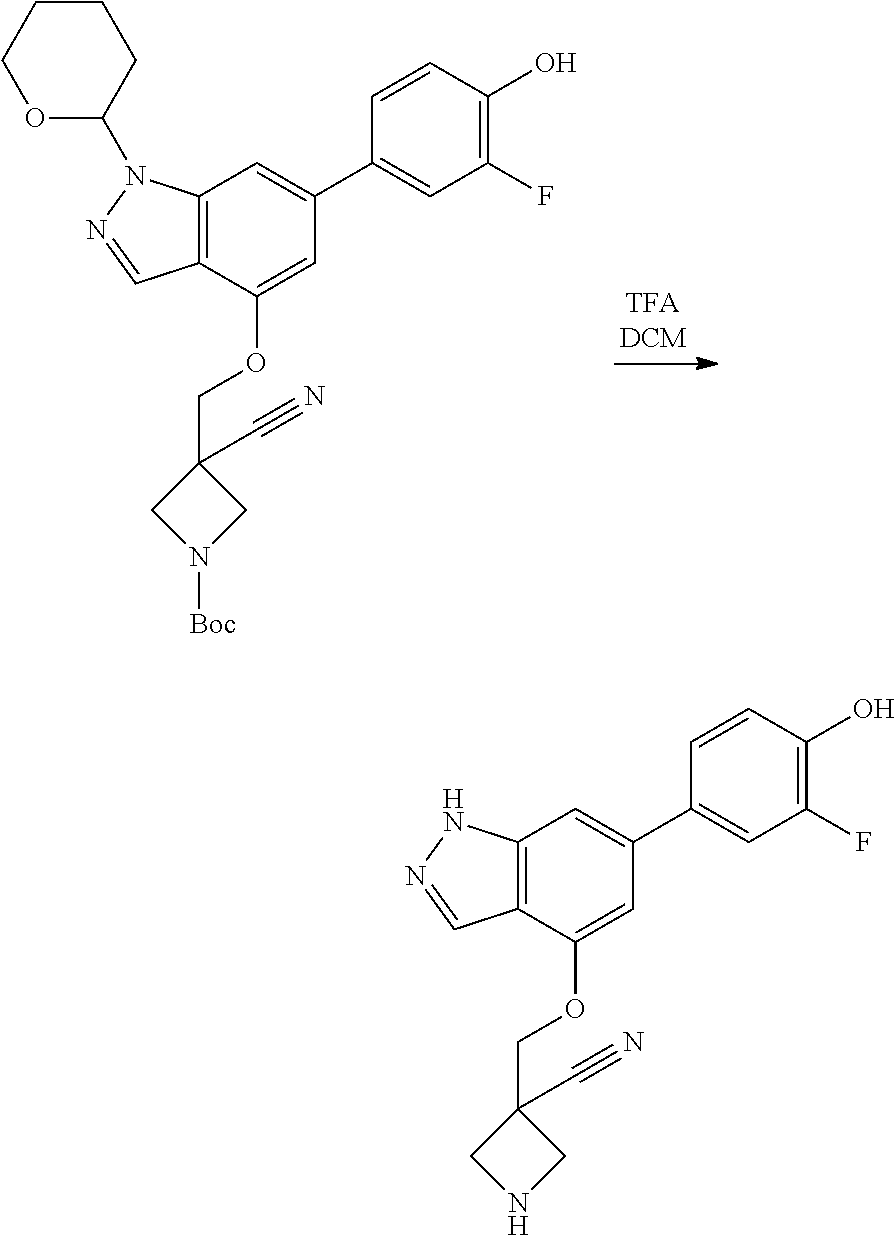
C1CCOC(N2C3=C(C(OCC4(C#N)CN([Boc])C4)=CC(C4=CC(F)=C(O)C=C4)=C3)C=N2)C1.C12=C(C(OCC3(C#N)CNC3)=CC(C3=CC(F)=C(O)C=C3)=C1)C=NN2
